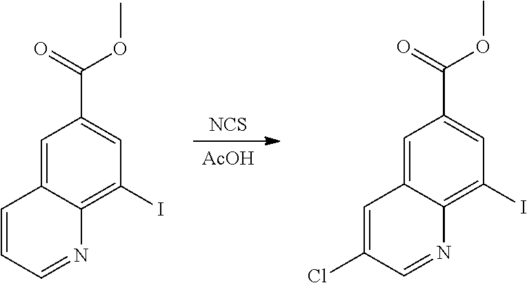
[NCS].[AcOH].C1=C2C(=C(I)C=C1C(=O)OC)N=CC=C2.C1=C2C(=C(I)C=C1C(=O)OC)N=CC(Cl)=C2
